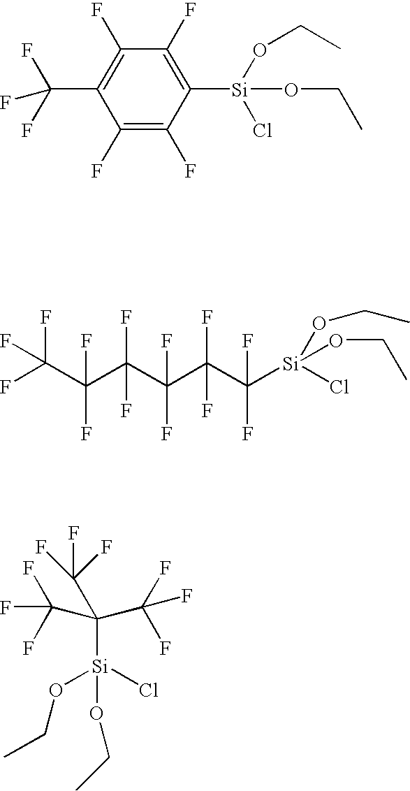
C1(F)=C(F)C([Si](OCC)(Cl)OCC)=C(F)C(F)=C1C(F)(F)F.FC(C(C(C(C(C(F)(F)[Si](OCC)(Cl)OCC)(F)F)(F)F)(F)F)(F)F)(F)F.C(F)(C(C(F)(F)F)([Si](OCC)(Cl)OCC)C(F)(F)F)(F)F
